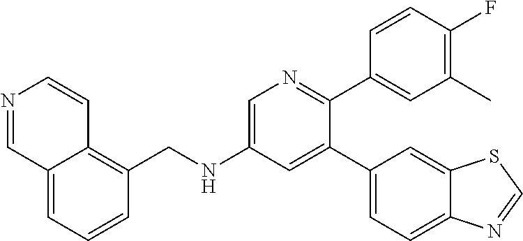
C(NC1=CN=C(C2=CC(C)=C(F)C=C2)C(C2=CC=C3C(=C2)SC=N3)=C1)C1=C2C(=CC=C1)C=NC=C2
